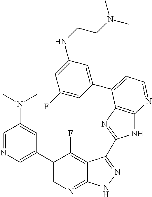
C1=NC=C(C2=CN=C3C(=C2F)C(C2=NC4=C(N2)N=CC=C4C2=CC(NCCN(C)C)=CC(F)=C2)=NN3)C=C1N(C)C
